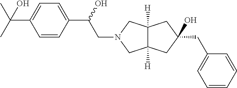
C1=CC(C(O)CN2CC3([H])C([H])(C2)CC(CC2=CC=CC=C2)(O)C3)=CC=C1C(C)(C)O
